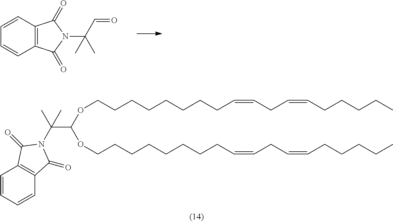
C1=CC2=C(C=C1)C(=O)N(C(C=O)(C)C)C2=O.C(C(OCCCCCCCCC=CCC=CCCCCC)OCCCCCCCCC=CCC=CCCCCC)(C)(C)N1C(=O)C2=C(C=CC=C2)C1=O
